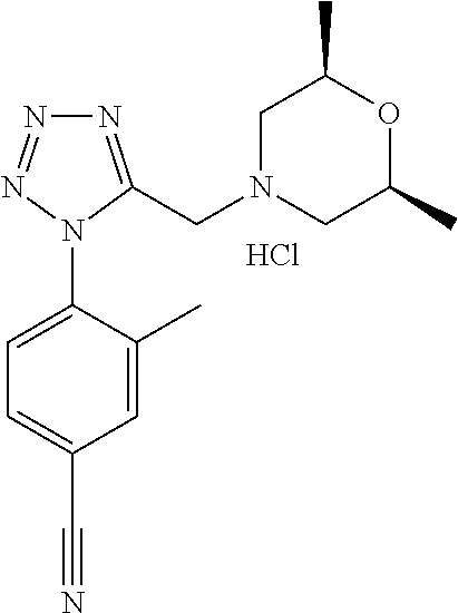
C1=C(N2C(CN3CC(C)OC(C)C3)=NN=N2)C(C)=CC(C#N)=C1.Cl
